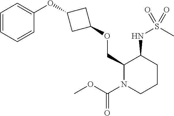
C1(OCC2N(C(=O)OC)CCCC2NS(=O)(C)=O)CC(OC2=CC=CC=C2)C1
